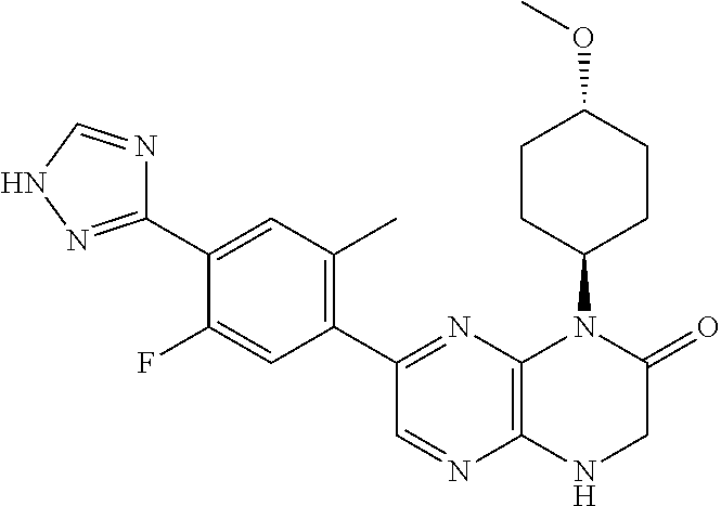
C1(C2=NNC=N2)=CC(C)=C(C2=NC3=C(N=C2)NCC(=O)N3C2CCC(OC)CC2)C=C1F
